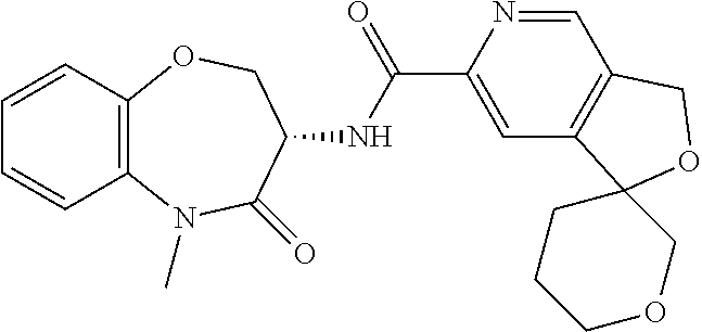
C12=C(C=CC=C1)OCC(NC(C1=CC3=C(C=N1)COC31CCCOC1)=O)C(=O)N2C
